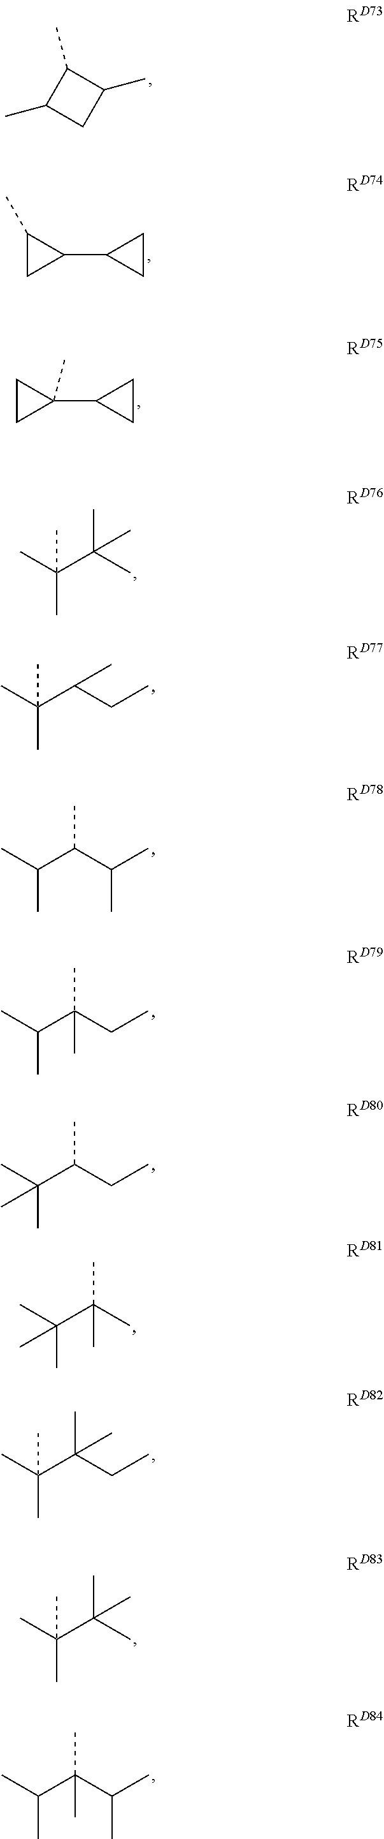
C1(C)C(C)CC1C.C1(C)CC1C1CC1.C1CC1(C1CC1)C.C(C)(C)(C(C)(C)C)C.C(C)(C)(C(CC)C)C.C(C)(C)C(C(C)C)C.C(C)(C)C(CC)(C)C.C(C)(C)(C(CC)C)C.C(C)(C)(C(C)(C)C)C.CC(C(CC)(C)C)(C)C.CC(C(C)(C)C)(C)C.CC(C(C(C)C)(C)C)C
